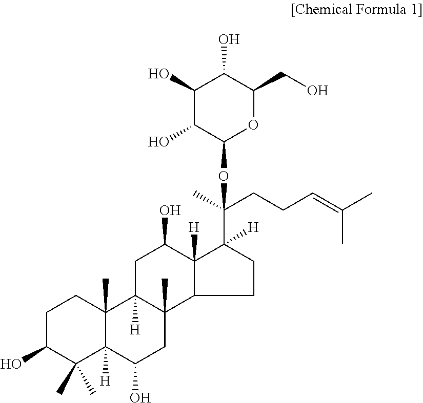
C1C(O)C(C)(C)C2([H])C(C)(C1)C1([H])C(C)(CC2O)C2C([H])(C(O)C1)C(C(CCC=C(C)C)(OC1OC(CO)C(O)C(O)C1O)C)([H])CC2
